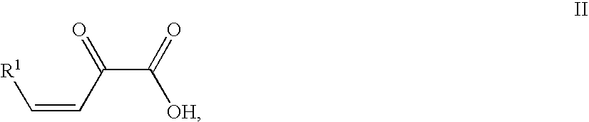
[R1]C=CC(C([OH])=O)=O
